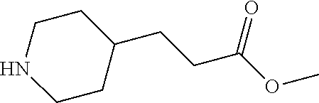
N1CCC(CCC(OC)=O)CC1
